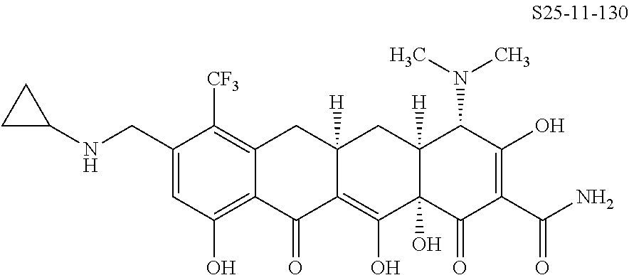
C1(CNC2CC2)=CC(O)=C2C(=C1[CF3])CC1([H])C(=C(O)C3(O)C([H])(C1)C(N(C)C)C(O)=C(C(N)=O)C3=O)C2=O
